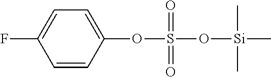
O(S(O[Si](C)(C)C)(=O)=O)C1=CC=C(F)C=C1
